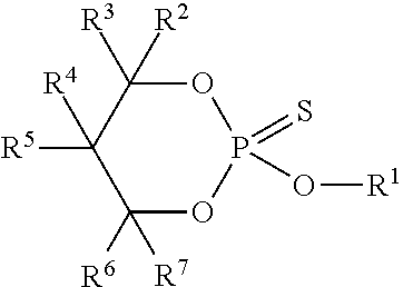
O1C([R3])([R2])C([R4])([R5])C([R6])([R7])OP1(=S)O[R1]
